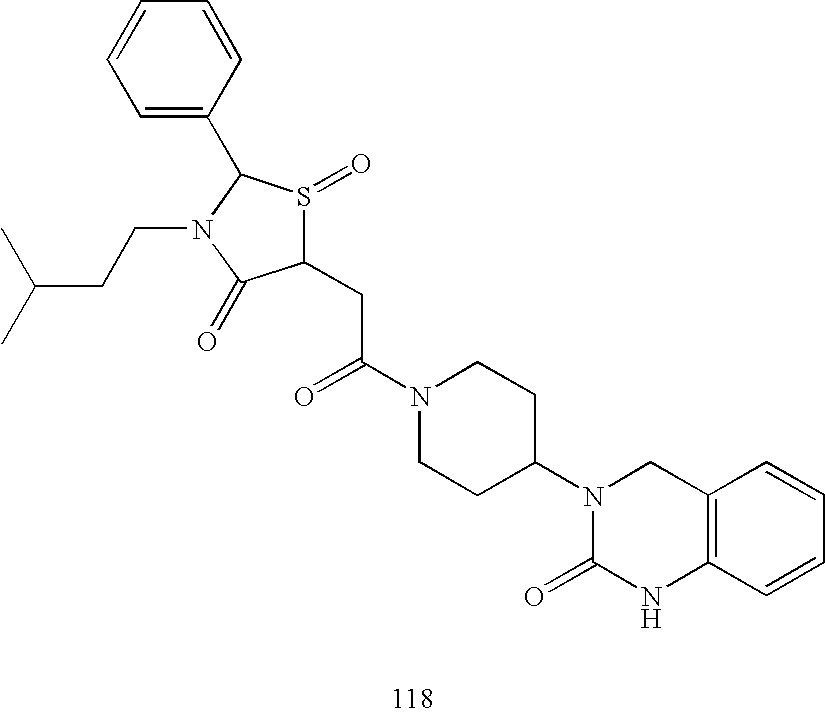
C1(CC(N2CCC(N3C(=O)NC4=C(C3)C=CC=C4)CC2)=O)S(=O)C(C2=CC=CC=C2)N(CCC(C)C)C1=O
